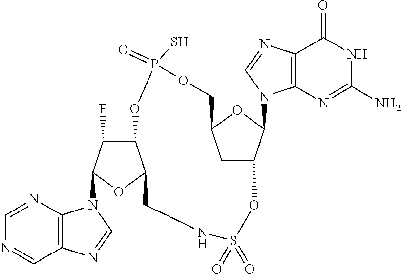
C1=NC2=C(C=N1)N=CN2C1C(F)C2C(O1)CNS(=O)(=O)OC1CC(OC1N1C3=C(C(=O)NC(N)=N3)N=C1)COP(=O)(S)O2
